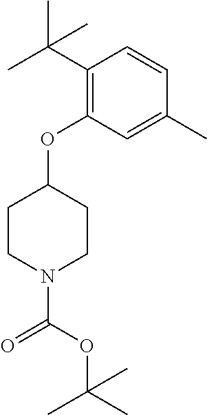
C1(OC2=C(C(C)(C)C)C=CC(C)=C2)CCN(C(OC(C)(C)C)=O)CC1
